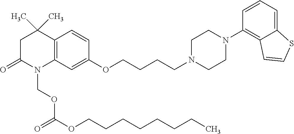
C12=C(C=C(OCCCCN3CCN(C4=C5C(=CC=C4)SC=C5)CC3)C=C1)N(COC(OCCCCCCCC)=O)C(=O)CC2(C)C
